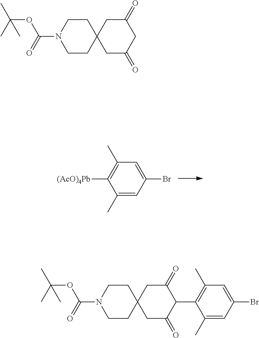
[(AcO)4Pb]C1=C(C)C=C(Br)C=C1C.C1CC2(CCN1C(=O)OC(C)(C)C)CC(=O)CC(=O)C2.C1CC2(CCN1C(=O)OC(C)(C)C)CC(=O)C(C1=C(C)C=C(Br)C=C1C)C(=O)C2
